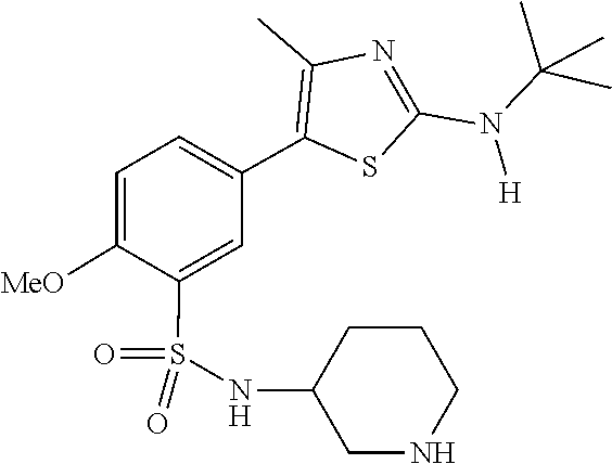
CC(N(C1=NC(C)=C(C2=CC=C([MeO])C(S(=O)(=O)NC3CNCCC3)=C2)S1)[H])(C)C
